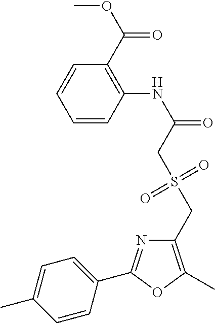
C1=CC(NC(=O)CS(CC2=C(C)OC(C3=CC=C(C)C=C3)=N2)(=O)=O)=C(C(OC)=O)C=C1
